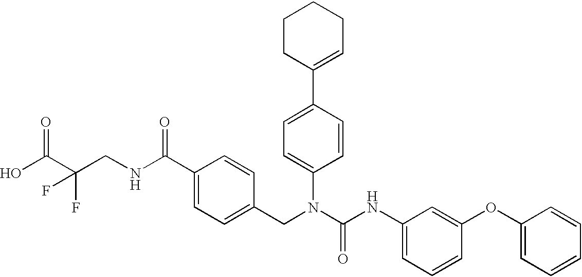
OC(C(CNC(C1=CC=C(CN(C(NC2=CC=CC(OC3=CC=CC=C3)=C2)=O)C2=CC=C(C3=CCCCC3)C=C2)C=C1)=O)(F)F)=O
